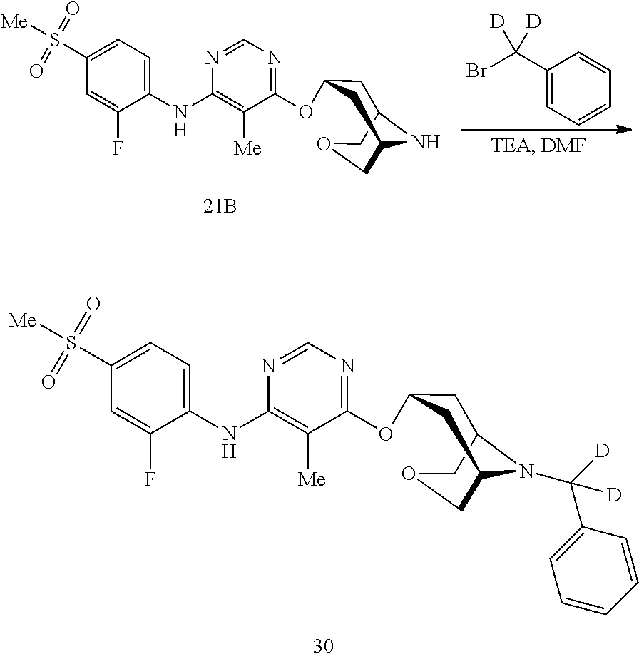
C1(NC2=C([Me])C(OC3CC4N(C([D])(C5=CC=CC=C5)[D])C(COC4)C3)=NC=N2)=CC=C(S([Me])(=O)=O)C=C1F.C1(NC2=C([Me])C(OC3CC4NC(COC4)C3)=NC=N2)=CC=C(S([Me])(=O)=O)C=C1F.C1(C(Br)([D])[D])=CC=CC=C1
